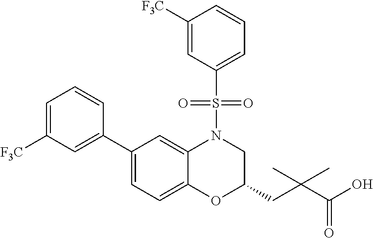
C1(C2=CC([F3C])=CC=C2)=CC=C2C(=C1)N(S(C1=CC=CC([F3C])=C1)(=O)=O)CC(CC(C(O)=O)(C)C)O2
